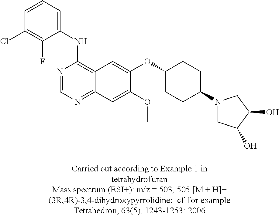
C1(NC2=C3C(=NC=N2)C=C(OC)C(OC2CCC(N4CC(O)C(O)C4)CC2)=C3)=CC=CC(Cl)=C1F
